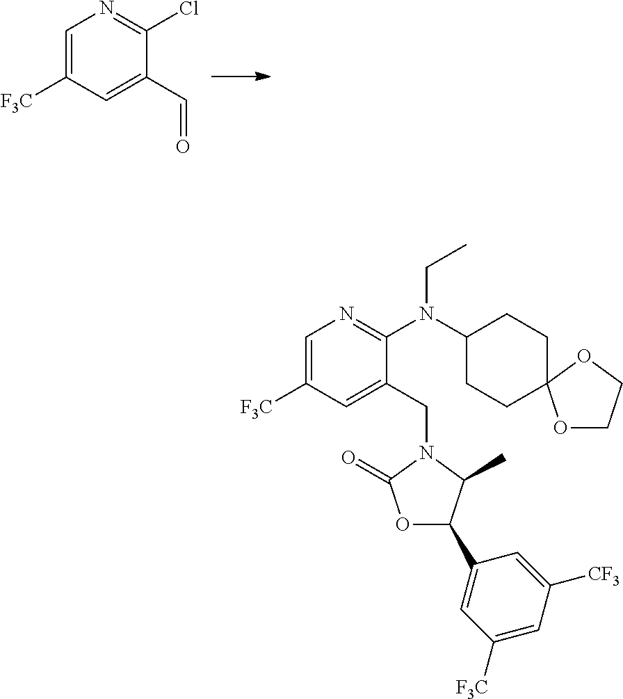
C1=C([F3C])C=C(C=O)C(Cl)=N1.C1=C([F3C])C=C(CN2C(C)C(C3=CC([F3C])=CC([CF3])=C3)OC2=O)C(N(CC)C2CCC3(CC2)OCCO3)=N1
